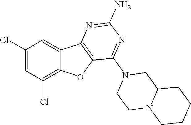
C1(Cl)=CC(Cl)=C2C(=C1)C1=C(O2)C(N2CCN3C(C2)CCCC3)=NC(N)=N1
